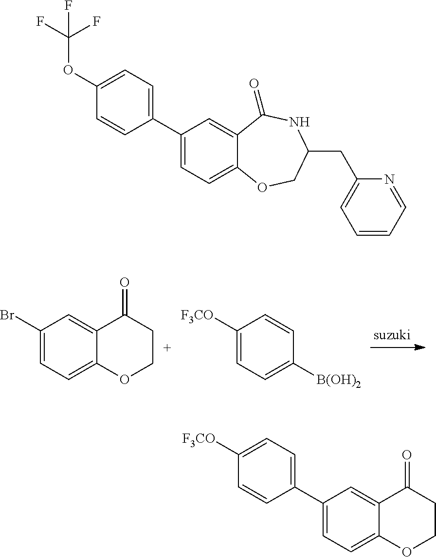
C1(Br)=CC=C2C(=C1)C(=O)CCO2.C1([F3CO])=CC=C([B(OH)2])C=C1.C1(C2=CC=C(OC(F)(F)F)C=C2)=CC=C2C(=C1)C(=O)NC(CC1=CC=CC=N1)CO2.C1([F3CO])=CC=C(C2=CC=C3C(=C2)C(=O)CCO3)C=C1
